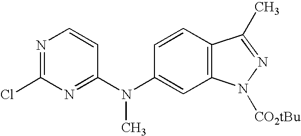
N1=C(Cl)N=C(N(C2=CC3=C(C=C2)C(C)=NN3[CO2tBu])C)C=C1
